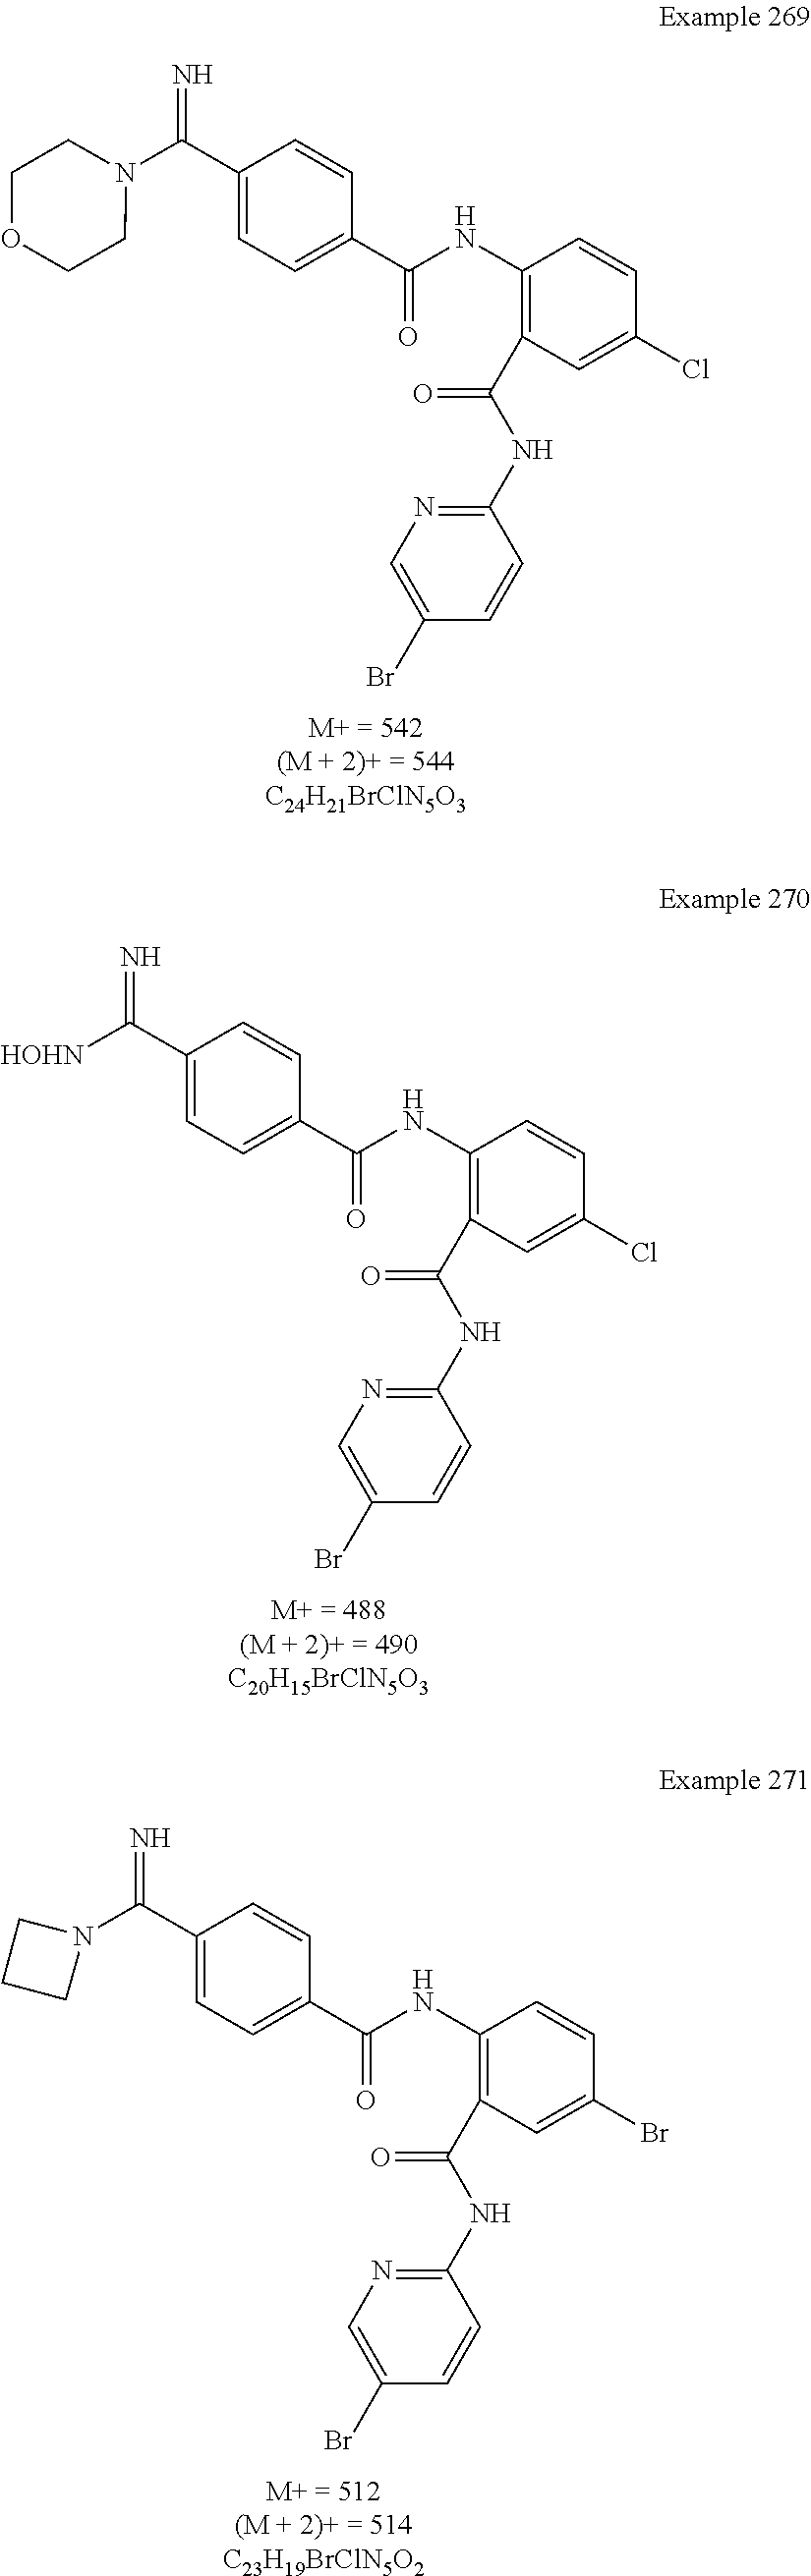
C1(C(=N)N2CCOCC2)=CC=C(C(NC2=C(C(NC3=NC=C(Br)C=C3)=O)C=C(Cl)C=C2)=O)C=C1.C1(C(=N)[HOHN])=CC=C(C(NC2=C(C(NC3=NC=C(Br)C=C3)=O)C=C(Cl)C=C2)=O)C=C1.C1(C(=N)N2CCC2)=CC=C(C(NC2=C(C(NC3=NC=C(Br)C=C3)=O)C=C(Br)C=C2)=O)C=C1
